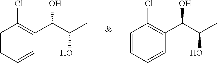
C1=CC=CC(C(C(C)O)O)=C1Cl.C1=CC=CC(C(C(C)O)O)=C1Cl
